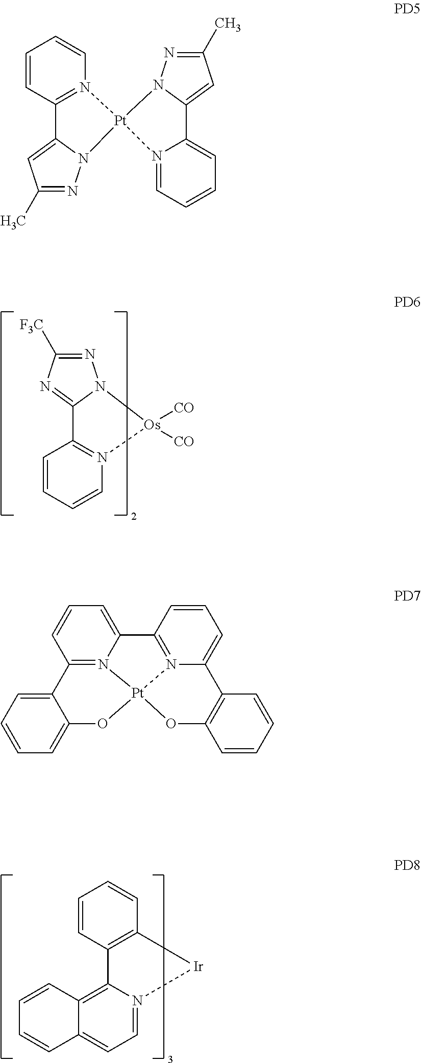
C1=CC2=N(C=C1)[Pt]1(N3C2=CC(C)=N3)N2C(=CC(C)=N2)C2=CC=CC=N12.C1=CC2=N(C=C1)[Os]([CO])([CO])N1C2=NC([F3C])=N1.C12=CC=N3C(=C1C=CC=C2)C1=C(C=CC=C1)[Ir]3.C1=C2N3=C(C=C1)C1=CC=CC=C1O[Pt]31N3=C2C=CC=C3C2=C(C=CC=C2)O1
